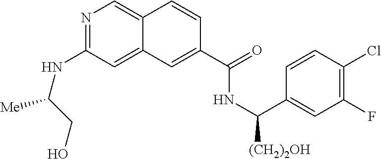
N1=C(NC(CO)[Me])C=C2C(=C1)C=CC(C(=O)NC(C1=CC(F)=C(Cl)C=C1)[(CH2)2OH])=C2
